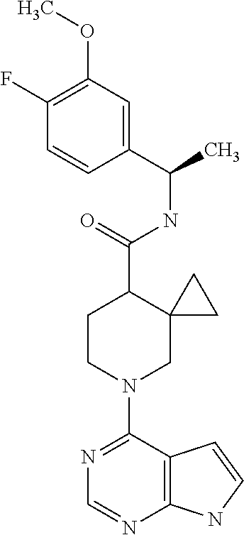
N1=C(N2CC3(C(C(=O)NC(C4=CC(OC)=C(F)C=C4)C)CC2)CC3)C2=C(N=C1)NC=C2
